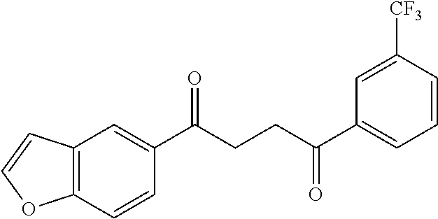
C12=C(C=CC(C(CCC(C3=CC=CC([CF3])=C3)=O)=O)=C1)OC=C2
